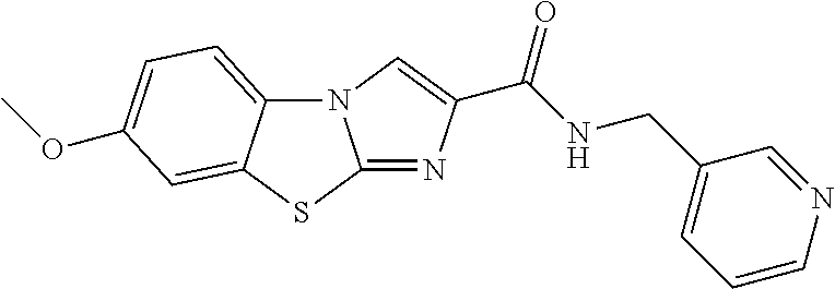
N12C3=CC=C(OC)C=C3SC1=NC(C(NCC1=CC=CN=C1)=O)=C2
